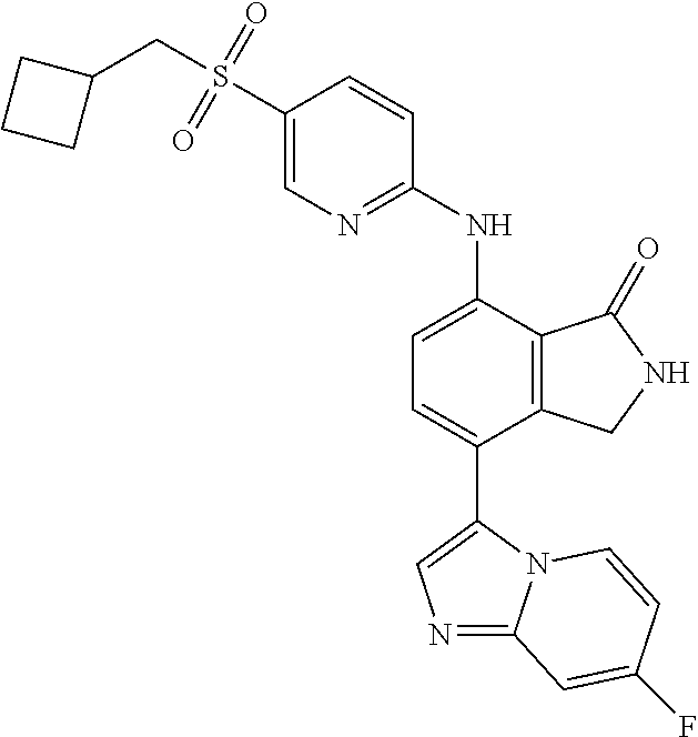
N1=C2N(C(C3=CC=C(NC4=NC=C(S(CC5CCC5)(=O)=O)C=C4)C4=C3CNC4=O)=C1)C=CC(F)=C2
